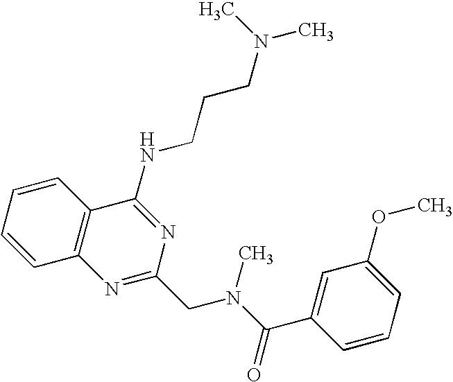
C1=CC=CC2=C1N=C(CN(C)C(C1=CC(OC)=CC=C1)=O)N=C2NCCCN(C)C
